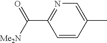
C1=C(C)C=CC(C(=O)[Me2N])=N1
